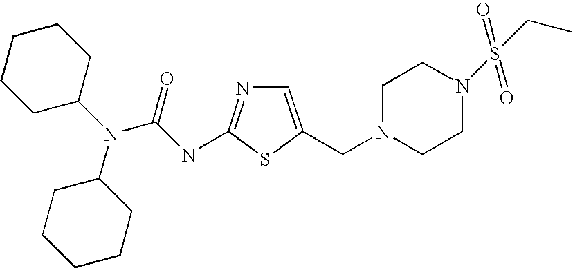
C1=C(CN2CCN(S(CC)(=O)=O)CC2)SC(NC(N(C2CCCCC2)C2CCCCC2)=O)=N1
